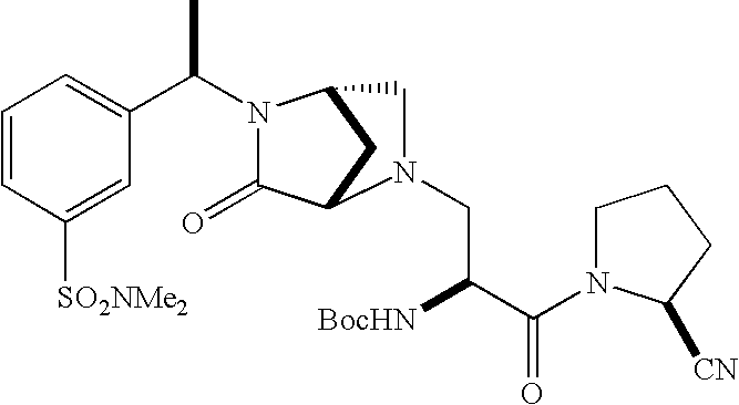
C1=CC([SO2NMe2])=CC(C(C)N2C(=O)C3CC2CN3CC([BocHN])C(=O)N2CCCC2[CN])=C1
